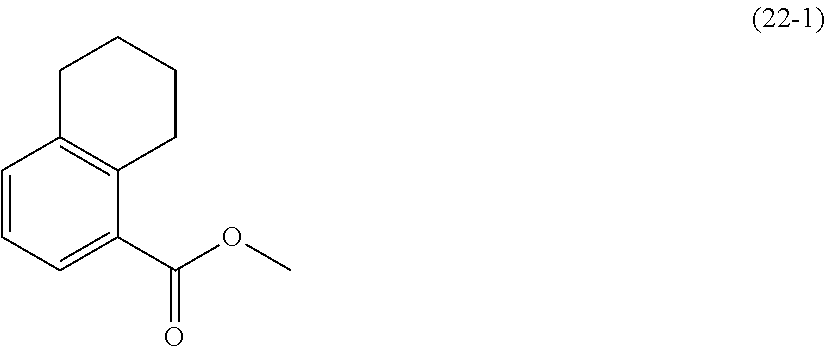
C1=CC=C(C(OC)=O)C2=C1CCCC2
